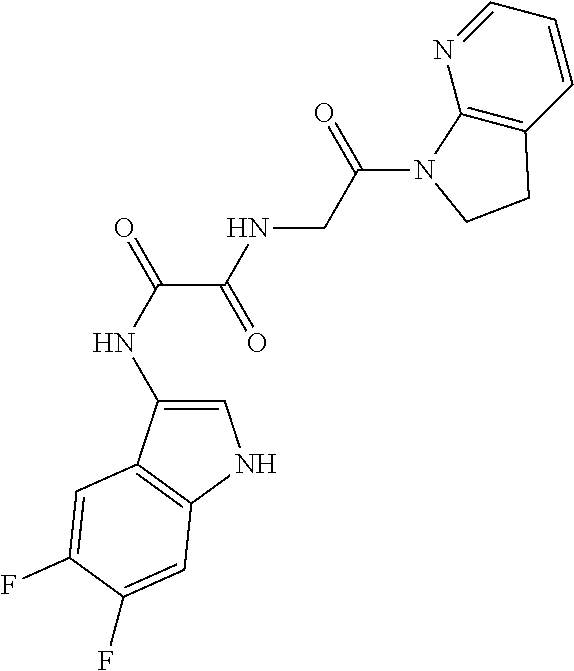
C1=NC2=C(C=C1)CCN2C(CNC(C(NC1=CNC2=C1C=C(F)C(F)=C2)=O)=O)=O
